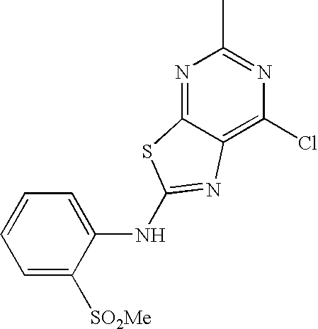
N1=C2C(=C(Cl)N=C1C)N=C(NC1=CC=CC=C1[SO2Me])S2
